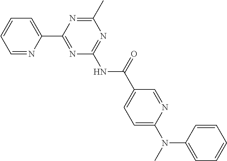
C1=NC(C2=NC(NC(=O)C3=CC=C(N(C)C4=CC=CC=C4)N=C3)=NC(C)=N2)=CC=C1
